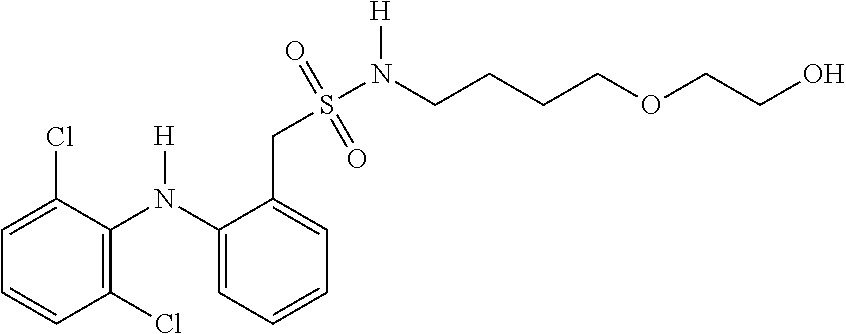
C1(Cl)=C(N(C2=CC=CC=C2CS(N(CCCCOCCO)[H])(=O)=O)[H])C(Cl)=CC=C1
